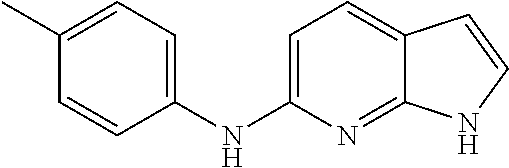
C1=C(NC2=CC=C(C)C=C2)N=C2C(=C1)C=CN2
